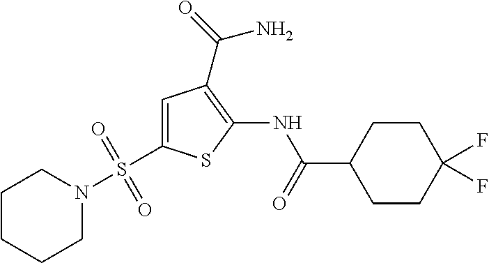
C1=C(S(N2CCCCC2)(=O)=O)SC(NC(=O)C2CCC(F)(F)CC2)=C1C(=O)N
